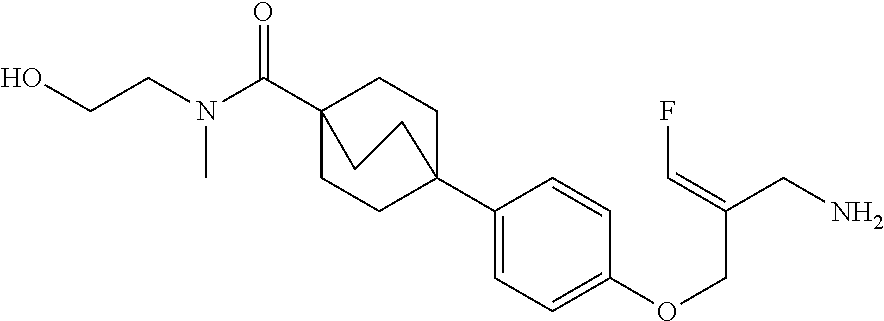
N(C(C12CCC(C3=CC=C(OCC(CN)=CF)C=C3)(CC1)CC2)=O)(CCO)C
